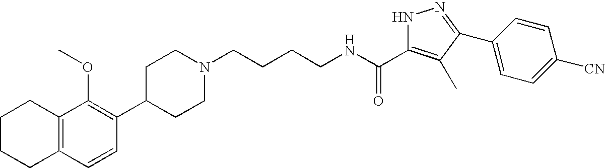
C1(C2=C(OC)C3=C(C=C2)CCCC3)CCN(CCCCNC(=O)C2=C(C)C(C3=CC=C([CN])C=C3)=NN2)CC1
